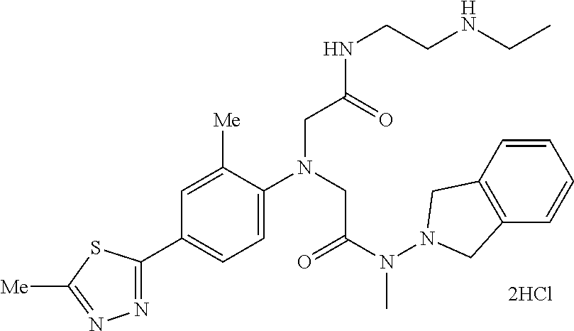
N1=C(C2=CC=C(N(CC(N(N3CC4=C(C3)C=CC=C4)C)=O)CC(NCCNCC)=O)C([Me])=C2)SC([Me])=N1
